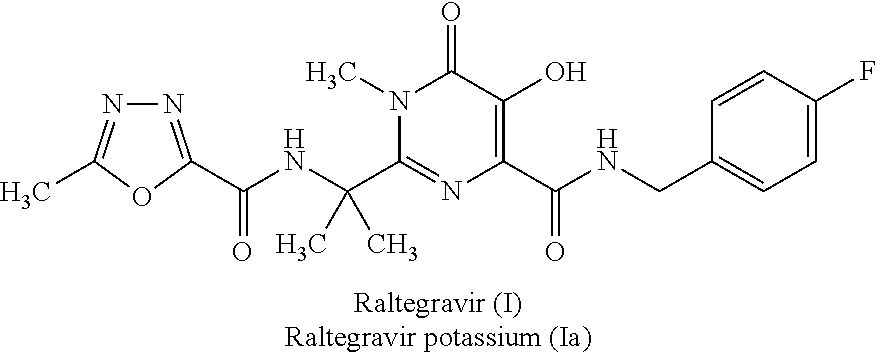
N1=C(C(NC(C2=NC(C(NCC3=CC=C(F)C=C3)=O)=C(O)C(=O)N2C)(C)C)=O)OC(C)=N1
